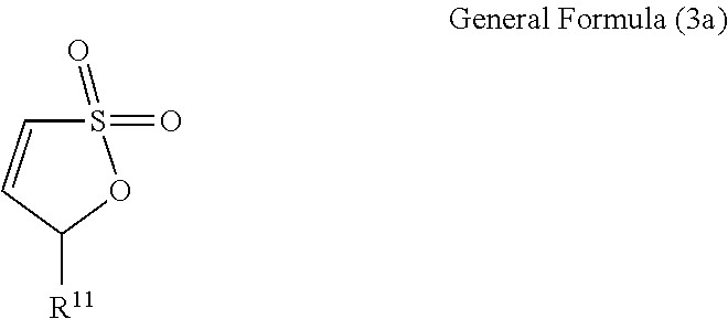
S1(=O)(=O)C=CC([R11])O1
